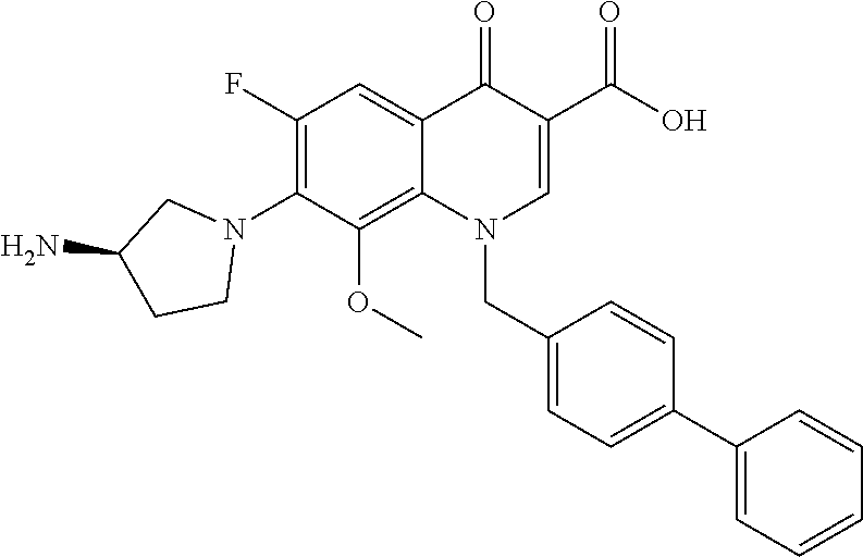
C1(F)=C(N2CC(N)CC2)C(OC)=C2C(=C1)C(=O)C(C(O)=O)=CN2CC1=CC=C(C2=CC=CC=C2)C=C1
